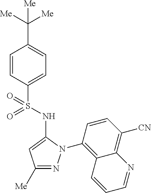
C1(C([Me])([Me])[Me])=CC=C(S(=O)(=O)NC2=CC([Me])=NN2C2=C3C(=C([CN])C=C2)N=CC=C3)C=C1
